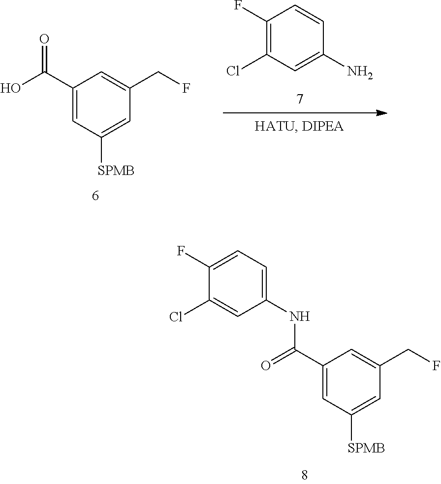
C1(F)=CC=C(NC(C2=CC([SPMB])=CC(CF)=C2)=O)C=C1Cl.C1(F)=C(Cl)C=C(N)C=C1.C1(C(O)=O)=CC([SPMB])=CC(CF)=C1
